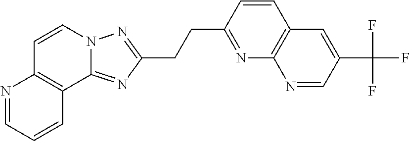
N1=CC=CC2=C1C=CN1C2=NC(CCC2=NC3=C(C=C2)C=C(C(F)(F)F)C=N3)=N1
